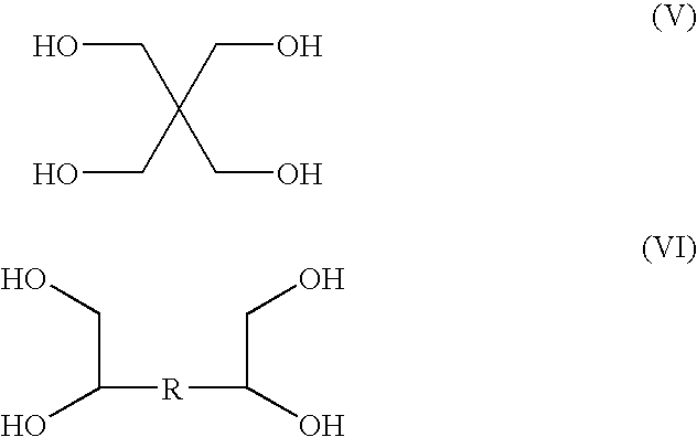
OCC(CO)(CO)CO.C(C([R]C(CO)O)O)O
